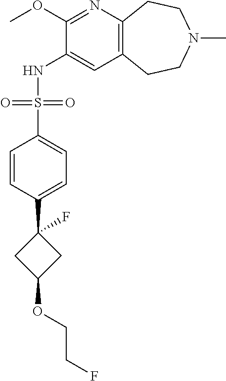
C1(OC)=NC2=C(C=C1NS(C1=CC=C(C3(F)CC(OCCF)C3)C=C1)(=O)=O)CCN(C)CC2
